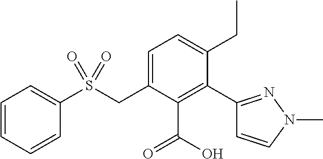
C1=CC=CC(S(CC2=CC=C(CC)C(C3=NN(C)C=C3)=C2C(=O)O)(=O)=O)=C1
